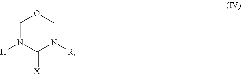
C1N([H])C(=[X])N([R])CO1
